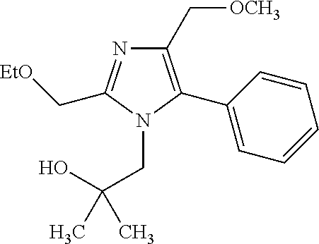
C1(C[OCH3])=C(C2=CC=CC=C2)N(CC(O)(C)C)C(C[EtO])=N1
